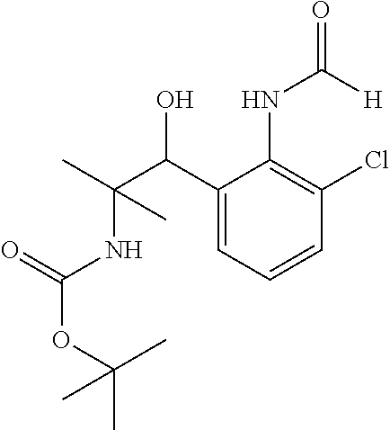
C1(C(C(C)(NC(OC(C)(C)C)=O)C)O)=CC=CC(Cl)=C1NC(=O)[H]
